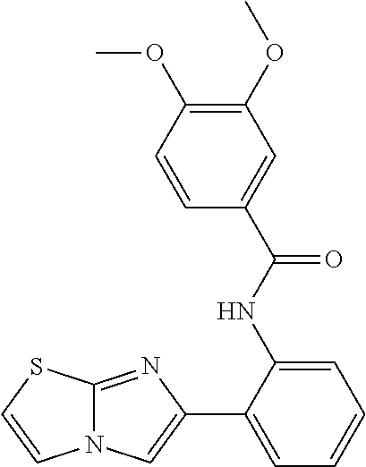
C12=NC(C3=CC=CC=C3NC(C3=CC(OC)=C(OC)C=C3)=O)=CN1C=CS2
